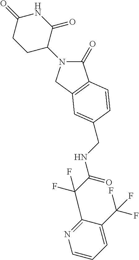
C1(=O)N(C2C(=O)NC(=O)CC2)CC2=C1C=CC(CNC(C(F)(C1=NC=CC=C1C(F)(F)F)F)=O)=C2
